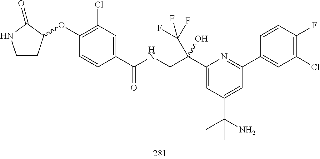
C1(C(CNC(=O)C2=CC(Cl)=C(OC3CCNC3=O)C=C2)(C(F)(F)F)O)=CC(C(N)(C)C)=CC(C2=CC(Cl)=C(F)C=C2)=N1
